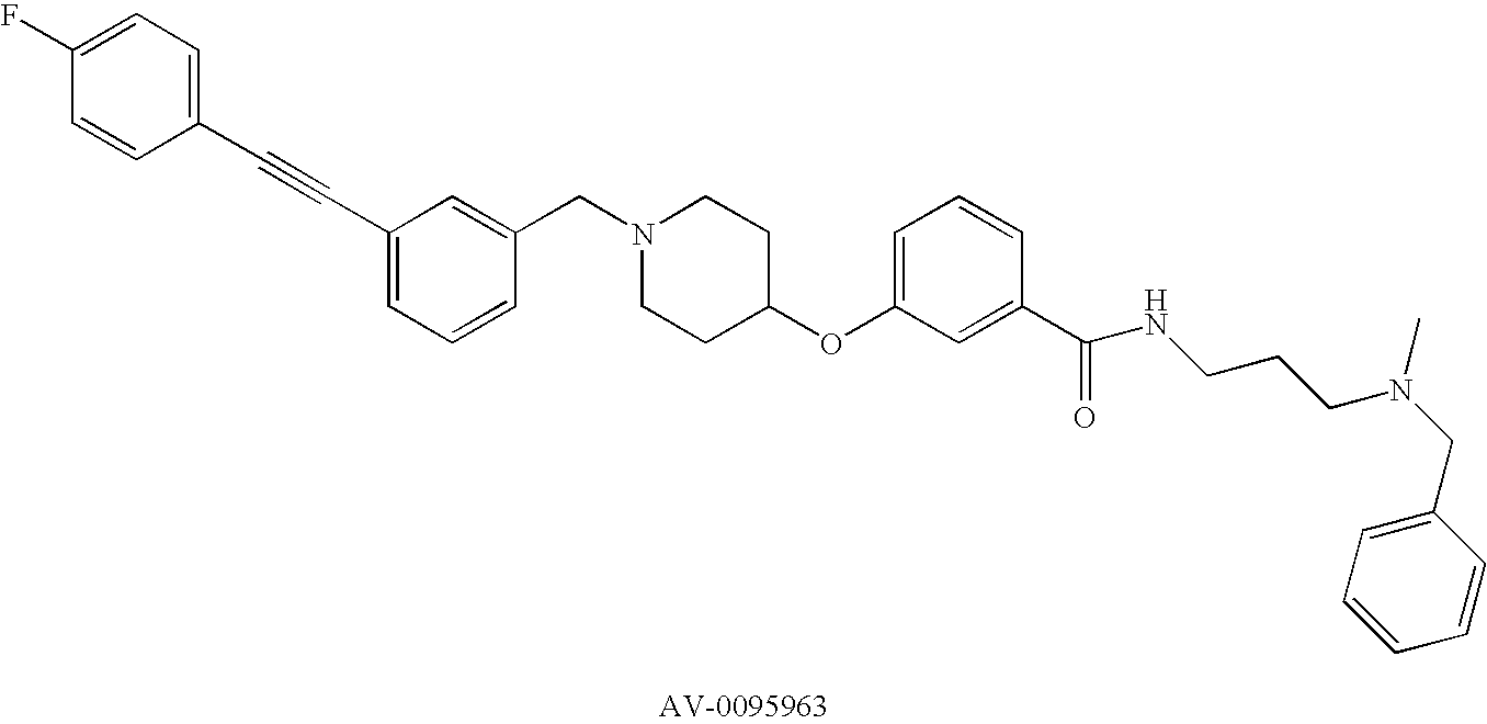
C1(CN2CCC(OC3=CC=CC(C(=O)NCCCN(CC4=CC=CC=C4)C)=C3)CC2)=CC(C#CC2=CC=C(F)C=C2)=CC=C1
